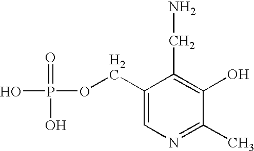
C1(COP(=O)(O)O)=CN=C(C)C(O)=C1CN
